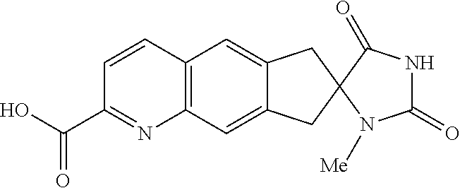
C12=C(C=C3C(=C1)CC1(C3)C(=O)NC(=O)N1[Me])N=C(C(O)=O)C=C2
